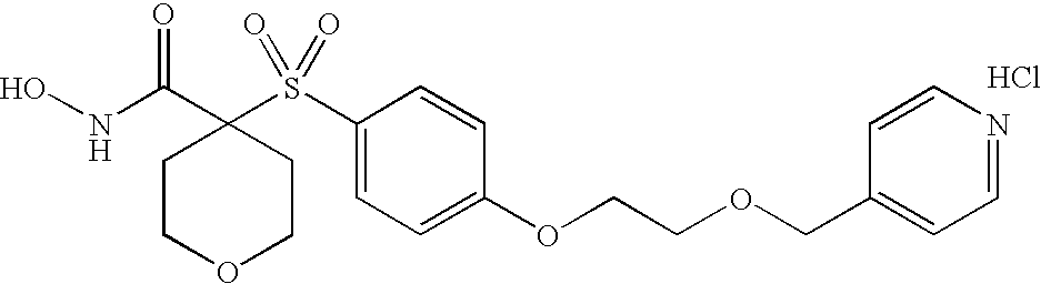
N(C(C1(S(C2=CC=C(OCCOCC3=CC=NC=C3)C=C2)(=O)=O)CCOCC1)=O)O.Cl
